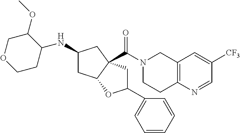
C12=C(N=CC([CF3])=C1)CCN(C(=O)C13C(CC(NC4C(OC)COCC4)C1)OC(C1=CC=CC=C1)C3)C2
